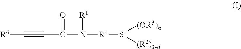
[R6]C#CC(=O)N([R1])[R4][Si]([(OR3)n])[(R2)3-n]
